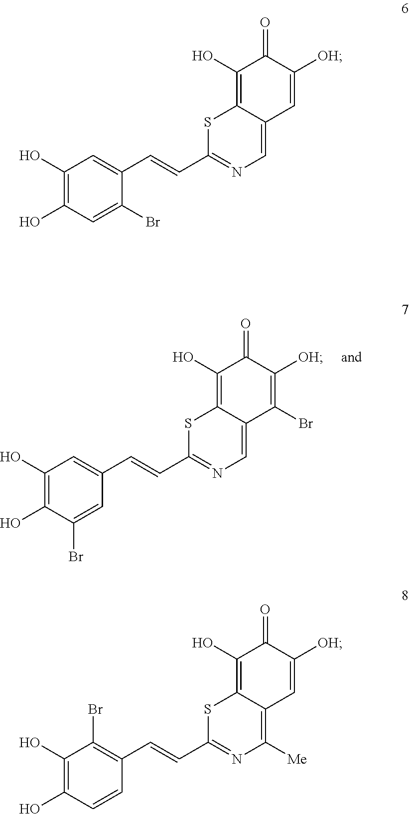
C1(O)=C2C(=CN=C(C=CC3=CC(O)=C(O)C(Br)=C3)S2)C(Br)=C([OH])C1=O.C1(O)=C2C(=CN=C(C=CC3=CC(O)=C(O)C=C3Br)S2)C=C([OH])C1=O.C1(O)=C2C(=C([Me])N=C(C=CC3=C(Br)C(O)=C(O)C=C3)S2)C=C([OH])C1=O
